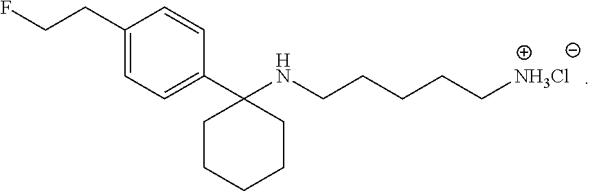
FCCC1=CC=C(C2(NCCCCC[NH3Cl])CCCCC2)C=C1
